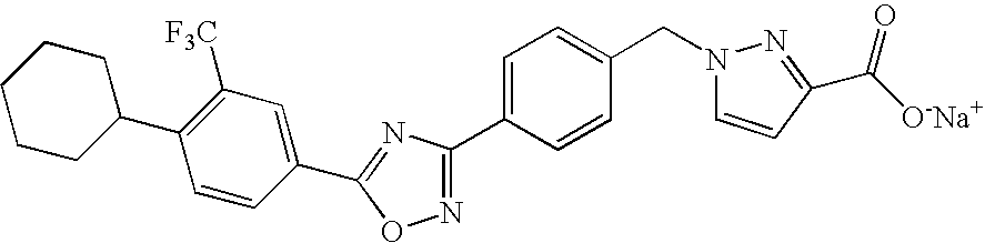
C1CC(C2=C([F3C])C=C(C3=NC(C4=CC=C(CN5C=CC(C(=O)[O-Na+])=N5)C=C4)=NO3)C=C2)CCC1
